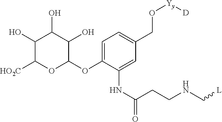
C1=C(OC2OC([HO2C])C(O)C(O)C2O)C(NC(=O)CCNC[L])=CC(CO[Yy][D])=C1
